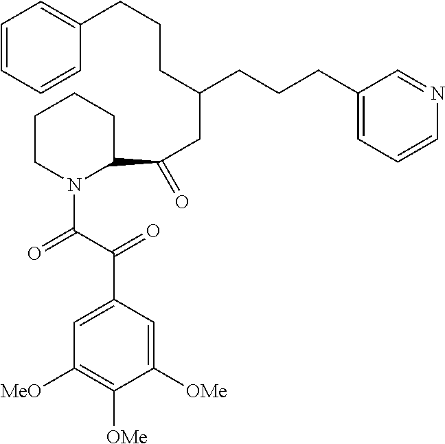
C1=CC=CC(CCCC(CC(C2CCCCN2C(C(C2=CC([MeO])=C([OMe])C([OMe])=C2)=O)=O)=O)CCCC2=CC=CN=C2)=C1
